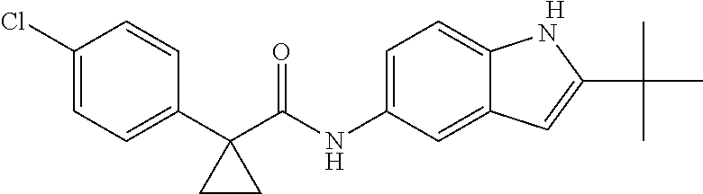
C1(Cl)=CC=C(C2(C(NC3=CC=C4C(=C3)C=C(C(C)(C)C)N4)=O)CC2)C=C1.[H]
